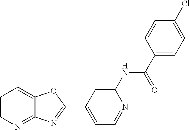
C1=CN=C2C(=C1)OC(C1=CC=NC(NC(C3=CC=C(Cl)C=C3)=O)=C1)=N2
